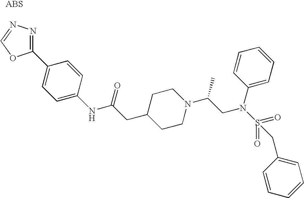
N(C(CC1CCN(C(CN(S(CC2=CC=CC=C2)(=O)=O)C2=CC=CC=C2)C)CC1)=O)C1=CC=C(C2=NN=CO2)C=C1
